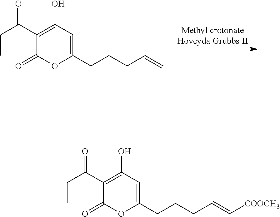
O=C(C1=C(O)C=C(CCCC=C)OC1=O)CC.O=C(C1=C(O)C=C(CCCC=C[COOCH3])OC1=O)CC
